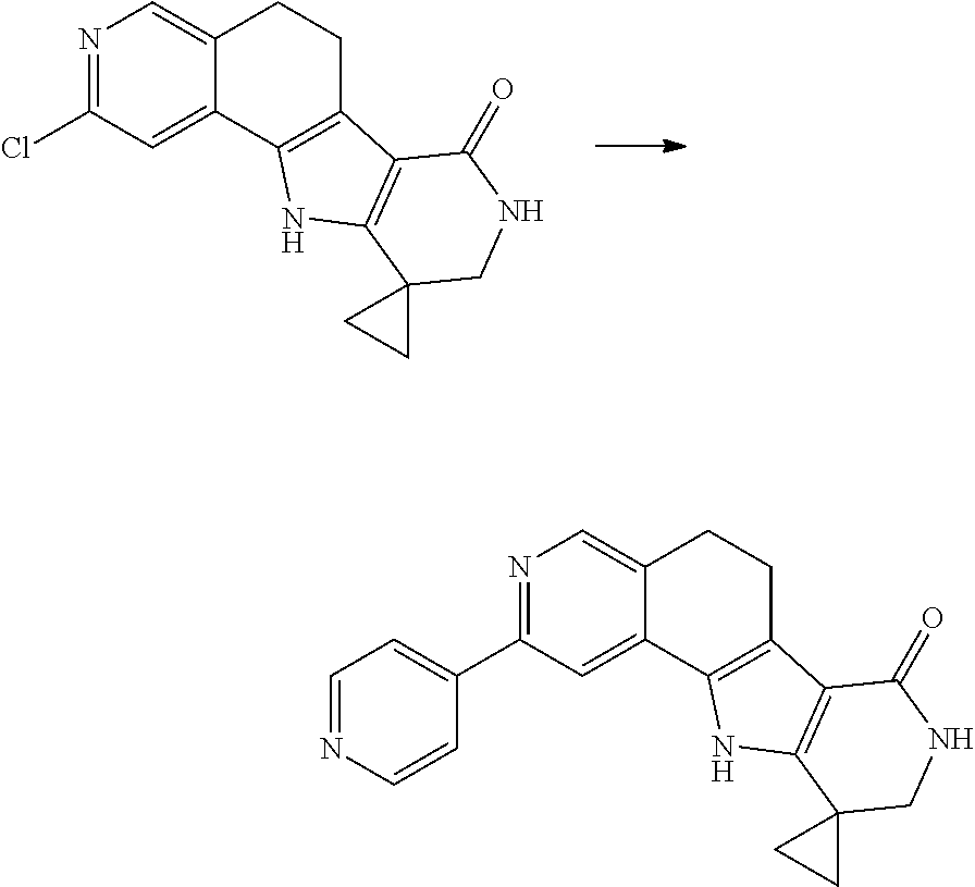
N1=C(Cl)C=C2C(=C1)CCC1=C2NC2=C1C(=O)NCC21CC1.N1=C(C2=CC=NC=C2)C=C2C(=C1)CCC1=C2NC2=C1C(=O)NCC21CC1
